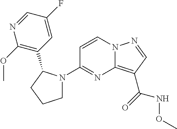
C1=CN2C(=C(C(NOC)=O)C=N2)N=C1N1CCCC1C1=C(OC)N=CC(F)=C1
